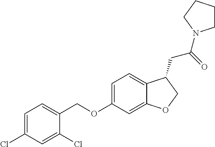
C1=C(Cl)C=C(Cl)C(COC2=CC=C3C(=C2)OCC3CC(=O)N2CCCC2)=C1
